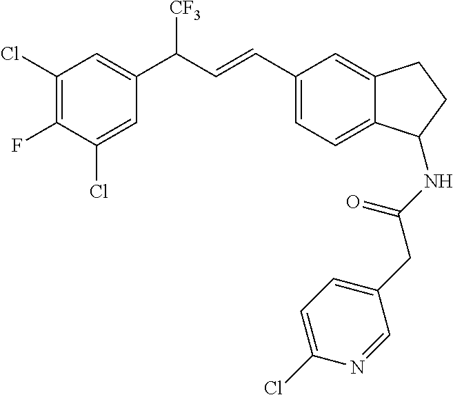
C1(Cl)=CC(C(C=CC2=CC=C3C(=C2)CCC3NC(CC2=CC=C(Cl)N=C2)=O)[CF3])=CC(Cl)=C1F
